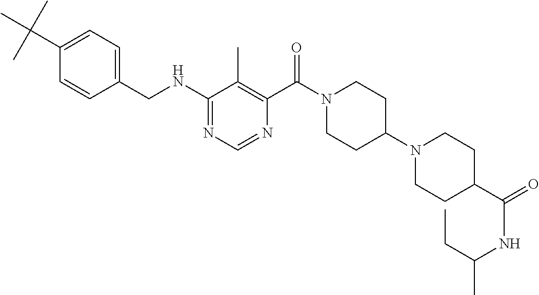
C1(NCC2=CC=C(C(C)(C)C)C=C2)=NC=NC(C(N2CCC(N3CCC(C(=O)NC(C)CC)CC3)CC2)=O)=C1C
